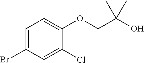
C1=C(Br)C=C(Cl)C(OCC(O)(C)C)=C1
